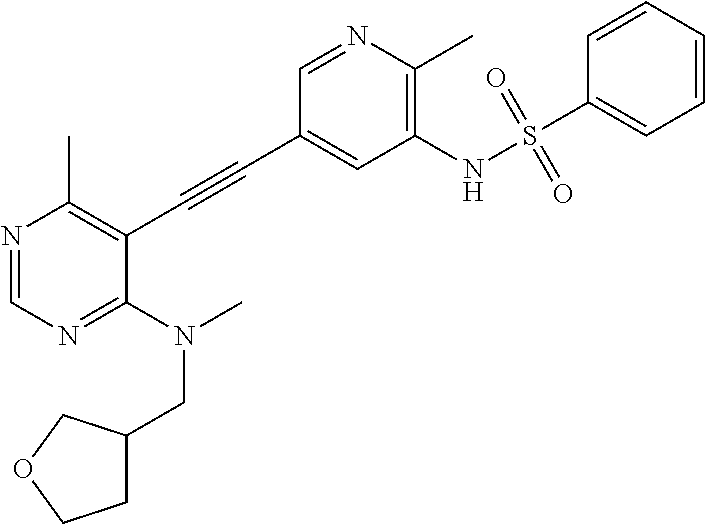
N(CC1CCOC1)(C)C1=NC=NC(C)=C1C#CC1=CC(NS(C2=CC=CC=C2)(=O)=O)=C(C)N=C1
